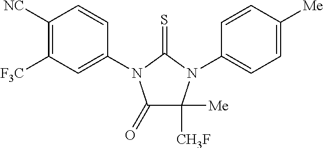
C1(=O)C([Me])([CH3F])N(C2=CC=C([Me])C=C2)C(=S)N1C1=CC([F3C])=C([NC])C=C1
